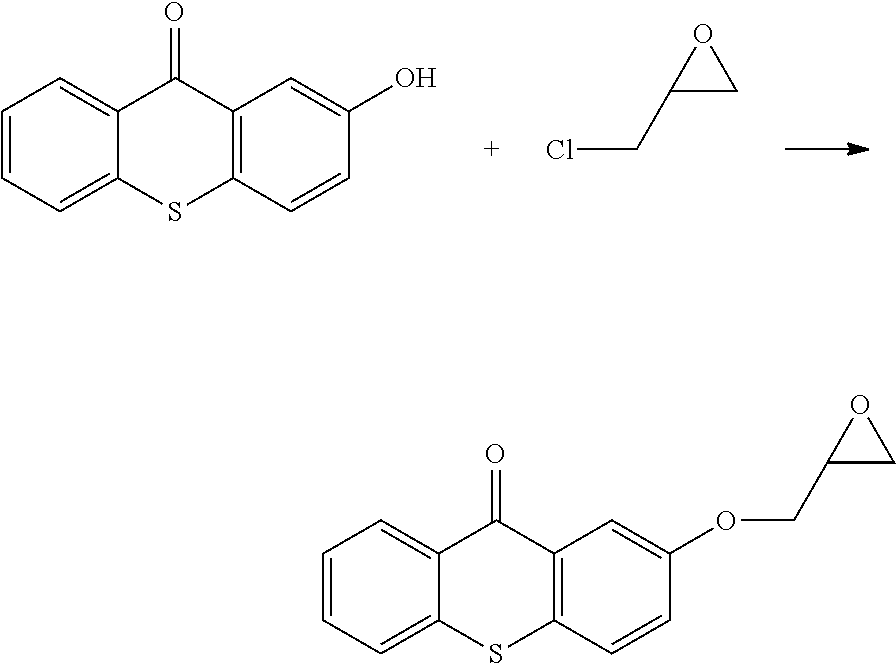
C1=CC=C2C(=C1)C(=O)C1=C(S2)C=CC(O)=C1.ClCC1CO1.C1=CC=C2C(=C1)C(=O)C1=C(S2)C=CC(OCC2CO2)=C1
